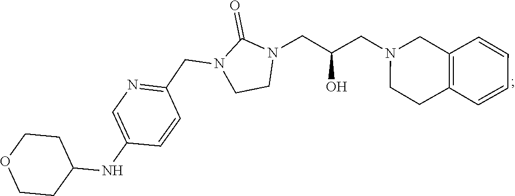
C12=C(C=CC=C1)CCN(CC(CN1C(=O)N(CC3=NC=C(NC4CCOCC4)C=C3)CC1)O)C2
